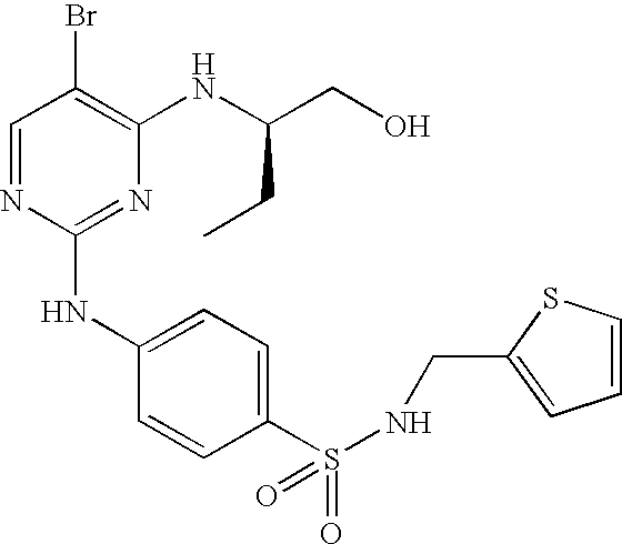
C1=NC(NC2=CC=C(S(=O)(=O)NCC3=CC=CS3)C=C2)=NC(NC(CO)CC)=C1Br
